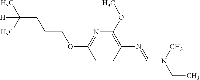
N1=C(OCCCC([H])(C)C)C=CC(N=CN(C)CC)=C1OC
